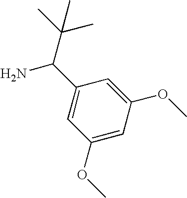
C1(C(C(C)(C)C)N)=CC(OC)=CC(OC)=C1
